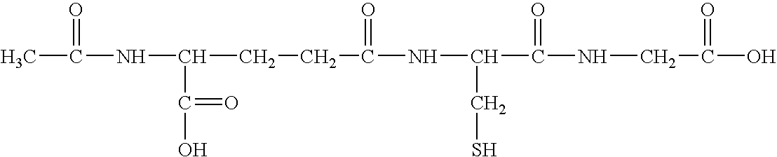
CC(=O)NC(C(O)=O)CCC(=O)NC(CS)C(=O)NCC(=O)O
